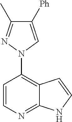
C1=CC(N2N=C(C)C([Ph])=C2)=C2C(=N1)NC=C2
